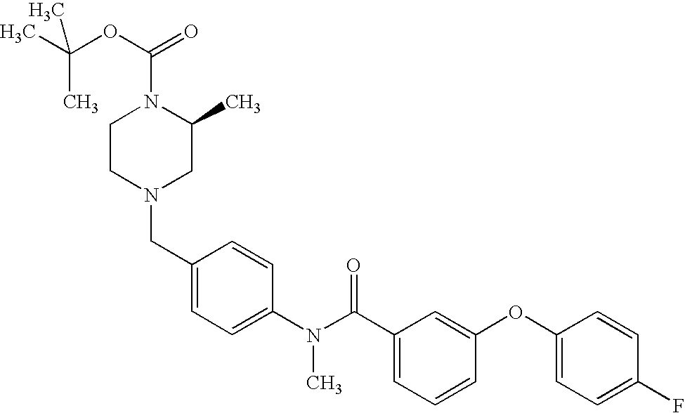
CC(OC(=O)N1CCN(CC2=CC=C(N(C(C3=CC=CC(OC4=CC=C(F)C=C4)=C3)=O)C)C=C2)CC1C)(C)C
